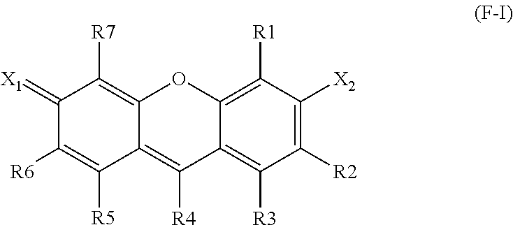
[R6]C1=C([R5])C2=C([R4])C3=C([R3])C([R2])=C([X2])C([R1])=C3OC2=C([R7])C1=[X1]
